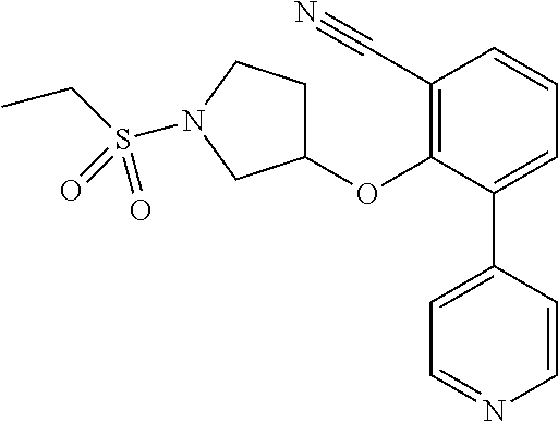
C1(OC2=C(C#N)C=CC=C2C2=CC=NC=C2)CCN(S(CC)(=O)=O)C1
